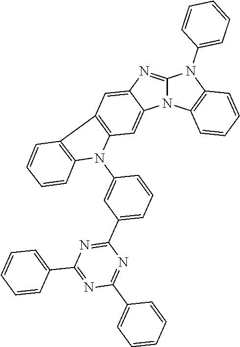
N12C(=NC3=CC4=C(C=C13)N(C1=CC(C3=NC(C5=CC=CC=C5)=NC(C5=CC=CC=C5)=N3)=CC=C1)C1=C4C=CC=C1)N(C1=CC=CC=C1)C1=C2C=CC=C1
